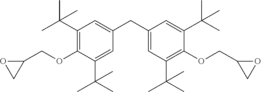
C1(OCC2OC2)=C(C(C)(C)C)C=C(CC2=CC(C(C)(C)C)=C(OCC3CO3)C(C(C)(C)C)=C2)C=C1C(C)(C)C
